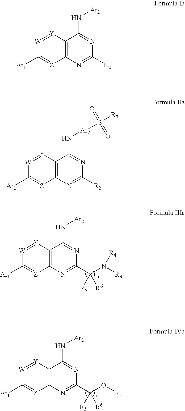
[W]1=[Y]C2=C([Z]=C1[Ar1])N=C(C(N([R3])[R4])([R5])[R6])N=C2N[Ar2].[W]1=[Y]C2=C([Z]=C1[Ar1])N=C([R2])N=C2N[Ar2].[W]1=[Y]C2=C([Z]=C1[Ar1])N=C([R2])N=C2N[Ar2]S(=O)(=O)[R7].[W]1=[Y]C2=C([Z]=C1[Ar1])N=C(C(O[R3])([R5])[R6])N=C2N[Ar2]
